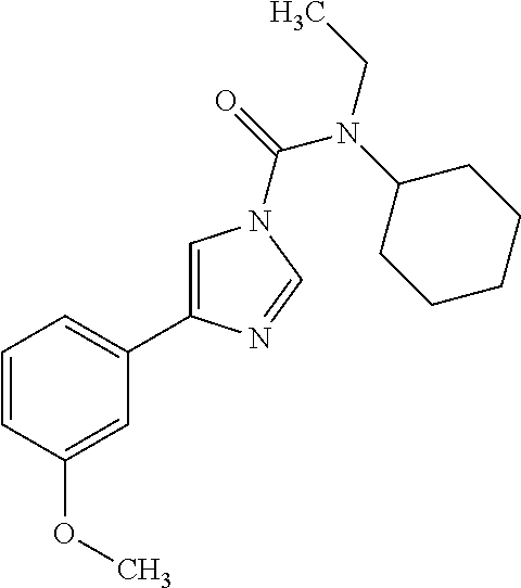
C1=CC(OC)=CC(C2=CN(C(=O)N(C3CCCCC3)CC)C=N2)=C1
